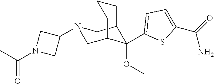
C12C(OC)(C3=CC=C(C(N)=O)S3)C(CN(C3CN(C(C)=O)C3)C1)CCC2
